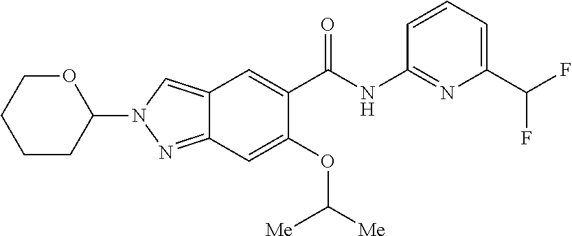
N1(C2OCCCC2)N=C2C(=C1)C=C(C(NC1=NC(C(F)F)=CC=C1)=O)C(OC([Me])[Me])=C2
